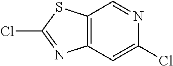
C12=C(SC(Cl)=N1)C=NC(Cl)=C2
